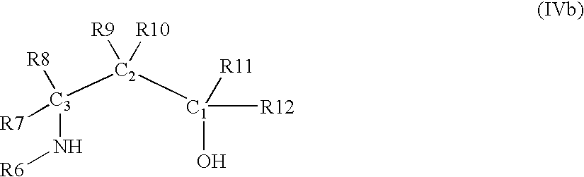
[R7][C3]([R8])(N[R6])[C2]([R9])([R10])[C1]([R11])([R12])O
